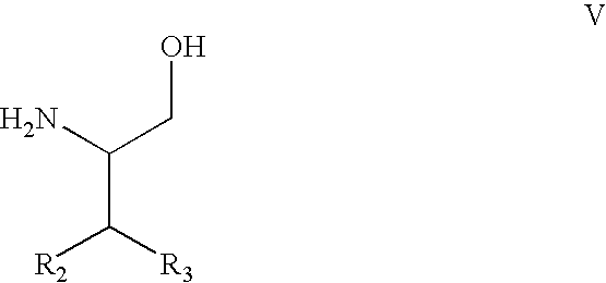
NC(CO)C([R3])[R2]
